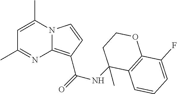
C1=C(C)N2C(=C(C(=O)NC3(C)CCOC4=C3C=CC=C4F)C=C2)N=C1C
